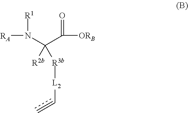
[RA]N(C(C([ORB])=O)([R2b])[R3b][L2]C=C)[R1]
